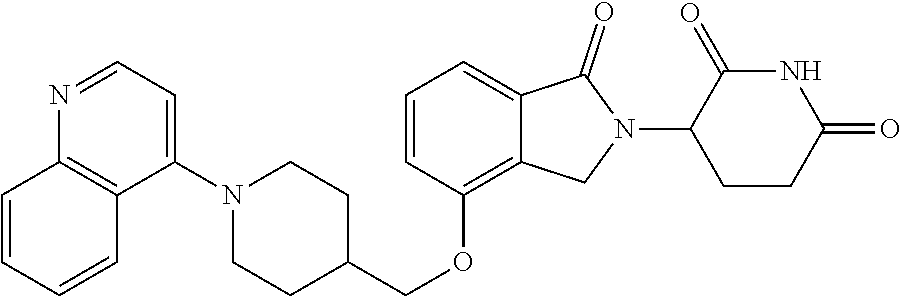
C1(OCC2CCN(C3=CC=NC4=C3C=CC=C4)CC2)=C2C(=CC=C1)C(=O)N(C1CCC(=O)NC1=O)C2
